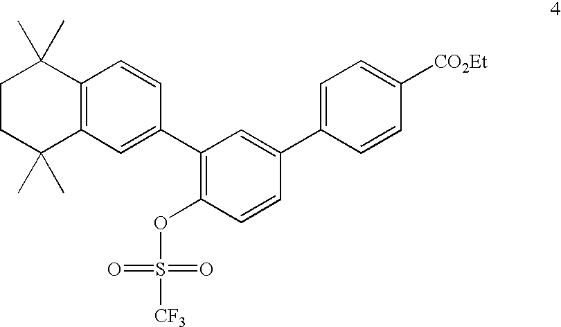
C12=C(C=C(C3=C(OS([CF3])(=O)=O)C=CC(C4=CC=C([CO2Et])C=C4)=C3)C=C1)C(C)(C)CCC2(C)C
